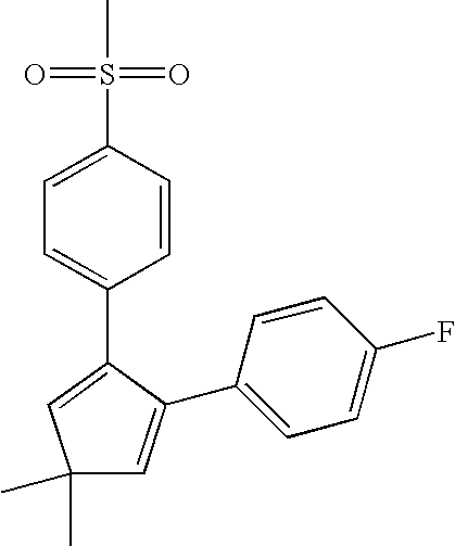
C1=C(C2=CC(C)(C)C=C2C2=CC=C(F)C=C2)C=CC(S(C)(=O)=O)=C1
